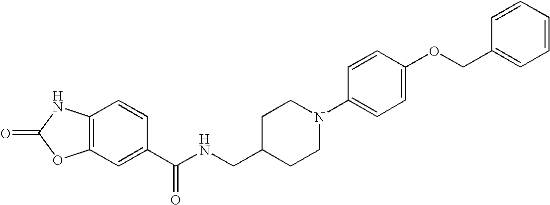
C12=C(C=C(C(NCC3CCN(C4=CC=C(OCC5=CC=CC=C5)C=C4)CC3)=O)C=C1)OC(=O)N2
